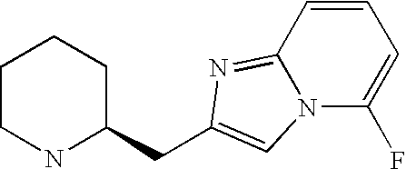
C1CNC(CC2=CN3C(=N2)C=CC=C3F)CC1
